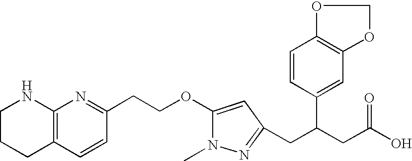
C1CCC2=C(N1)N=C(CCOC1=CC(CC(CC(O)=O)C3=CC4=C(OCO4)C=C3)=NN1C)C=C2
